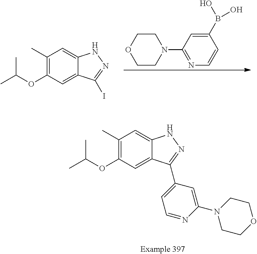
C1(C)=C(OC(C)C)C=C2C(=C1)NN=C2I.C1(B(O)O)=CC(N2CCOCC2)=NC=C1.C1(C)=C(OC(C)C)C=C2C(=C1)NN=C2C1=CC=NC(N2CCOCC2)=C1
